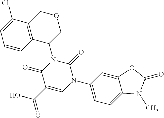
C1(Cl)=CC=CC2=C1COCC2N1C(=O)C(C(=O)O)=CN(C2=CC=C3C(=C2)OC(=O)N3C)C1=O
